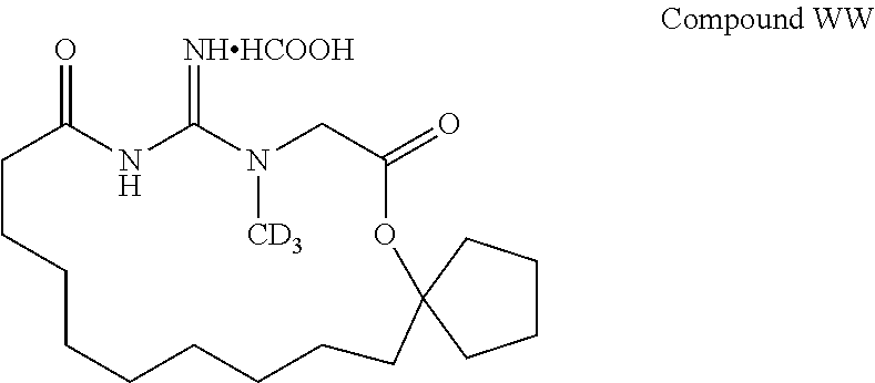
C1CCCCCCCCC2(OC(=O)CN([CD3])C(=[NHHCOOH])NC1=O)CCCC2
